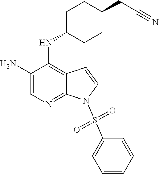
C1(N)=CN=C2C(=C1NC1CCC(CC#N)CC1)C=CN2S(C1=CC=CC=C1)(=O)=O
